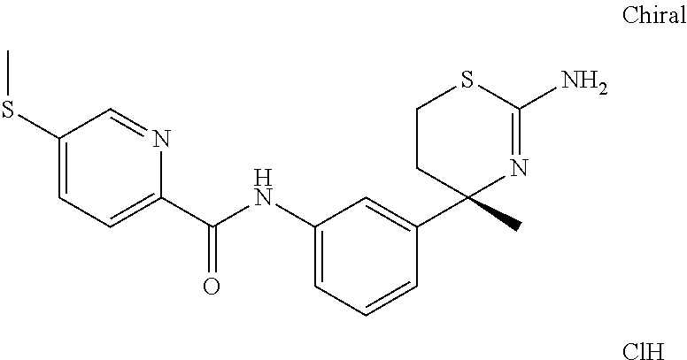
N1=CC(SC)=CC=C1C(NC1=CC=CC(C2(C)N=C(N)SCC2)=C1)=O.Cl
